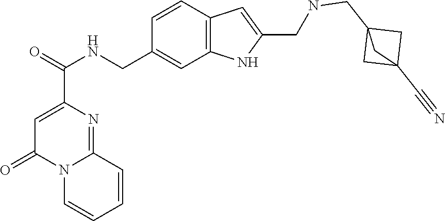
C1=C(C(=O)NCC2=CC3=C(C=C2)C=C(CNCC24CC(C#N)(C2)C4)N3)N=C2N(C1=O)C=CC=C2
